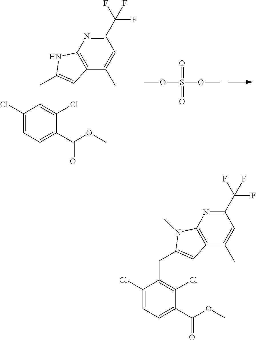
C1(Cl)=CC=C(C(OC)=O)C(Cl)=C1CC1=CC2=C(N=C(C(F)(F)F)C=C2C)N1.O(S(OC)(=O)=O)C.C1(Cl)=CC=C(C(OC)=O)C(Cl)=C1CC1=CC2=C(N=C(C(F)(F)F)C=C2C)N1C
